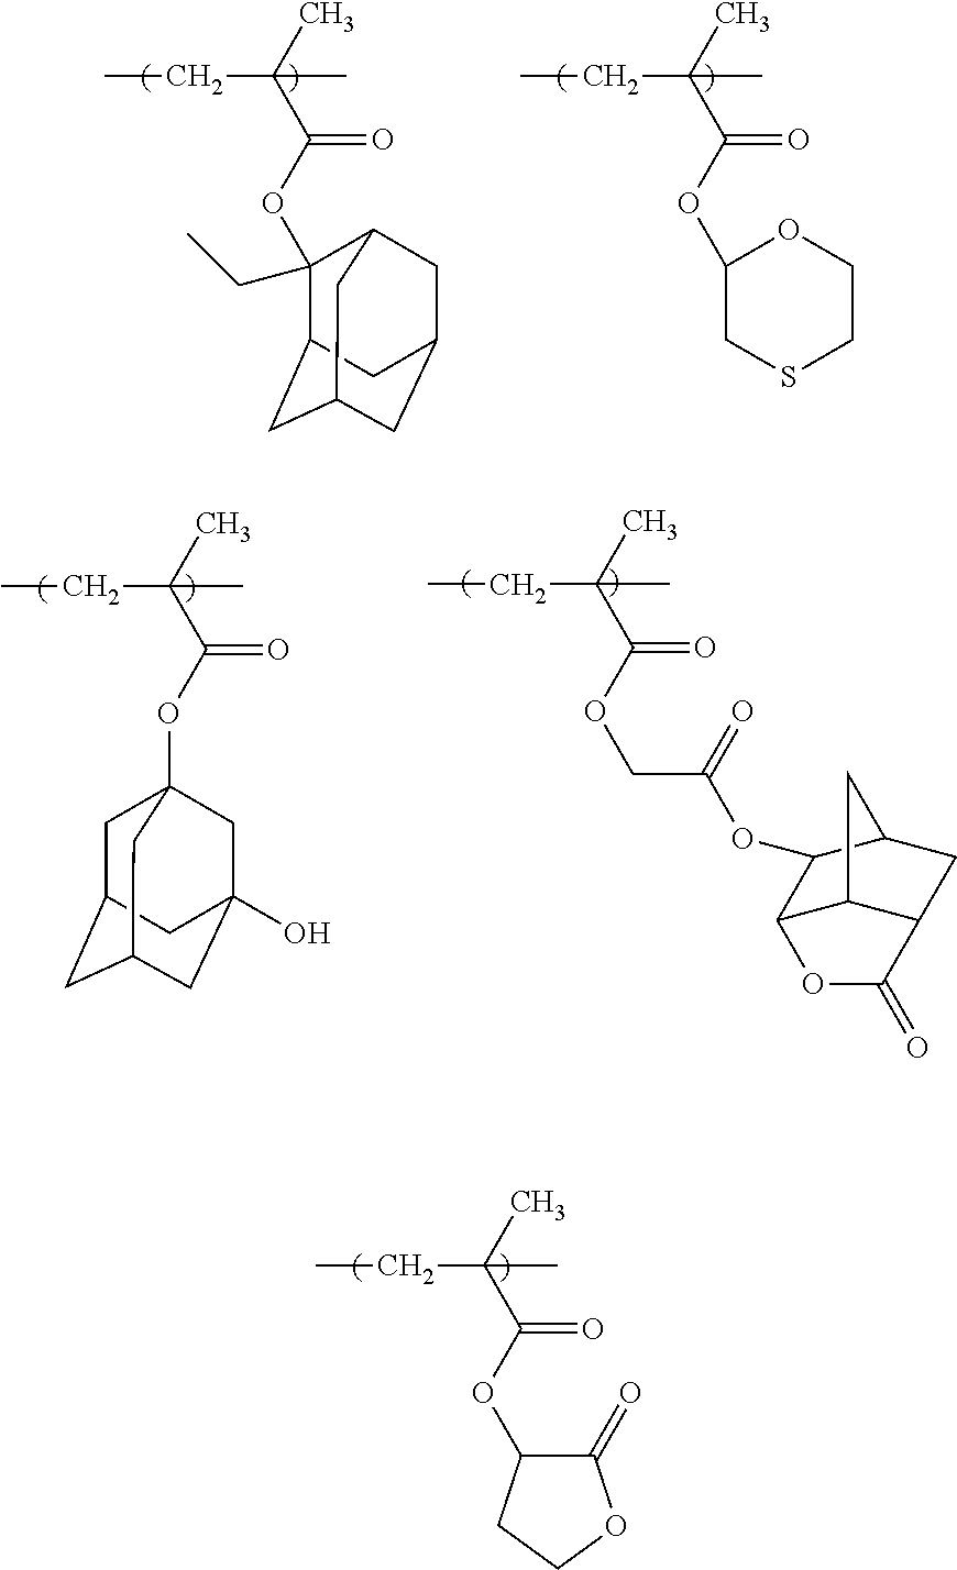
CCC(C)(C)C(OC1(CC)C2CC3CC(CC1C3)C2)=O.CCC(C)(C)C(OC1CSCCO1)=O.CCC(C)(C)C(OC1C(=O)OCC1)=O.CCC(C)(C)C(OC12CC3CC(CC(O)(C1)C3)C2)=O.CCC(C)(C)C(OCC(=O)OC1C2C3C(CC1C3)C(=O)O2)=O
